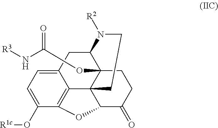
C12CC3=CC=C(O[R1c])C4=C3C3(C1(OC(N[R3])=O)CCC(=O)C3O4)CCN2[R2]
